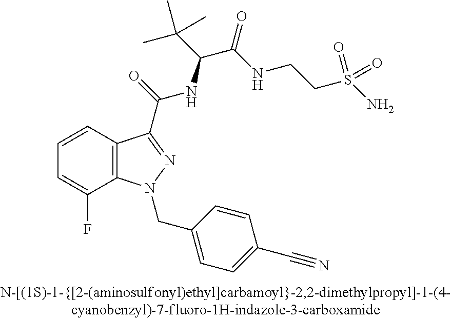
C1=CC2=C(C(F)=C1)N(CC1=CC=C(C#N)C=C1)N=C2C(=O)NC(C(NCCS(=O)(=O)N)=O)C(C)(C)C
